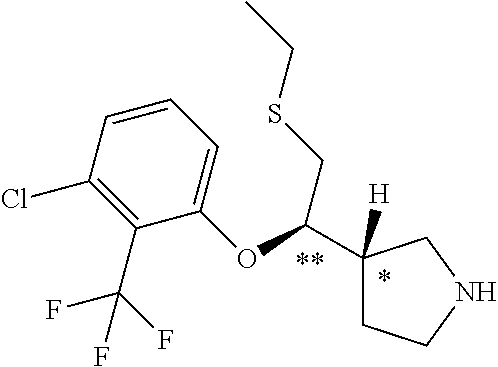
C1(C(F)(F)F)=C(Cl)C=CC=C1OC(C1([H])CCNC1)CSCC
